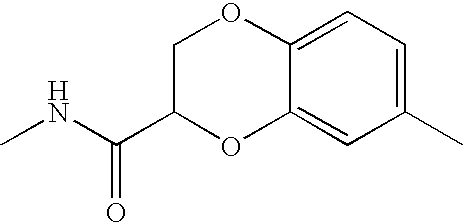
C1(C)=CC=C2C(=C1)OC(C(NC)=O)CO2
